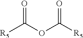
[R5]C(=O)OC([R5])=O
